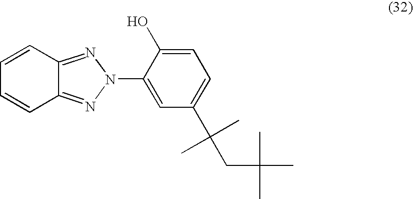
C12=NN(C3=CC(C(CC(C)(C)C)(C)C)=CC=C3O)N=C1C=CC=C2
